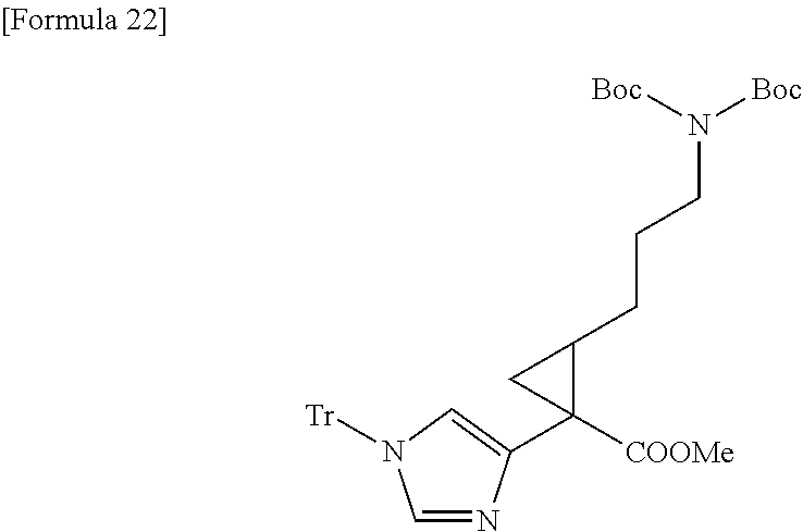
C1=NC(C2([COOMe])C(CCCN([Boc])[Boc])C2)=CN1[Tr]
